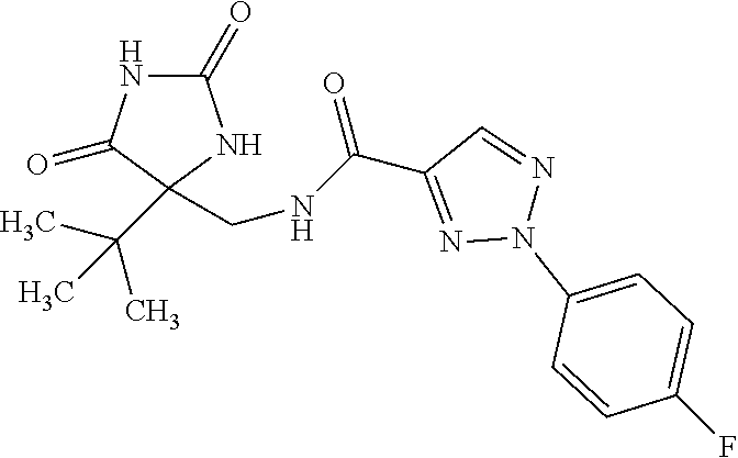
C1(C(NCC2(C(C)(C)C)C(=O)NC(=O)N2)=O)=NN(C2=CC=C(F)C=C2)N=C1
